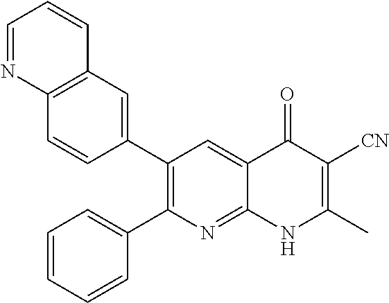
C12=C(C=C(C3=C(C4=CC=CC=C4)N=C4C(=C3)C(=O)C([CN])=C(C)N4)C=C1)C=CC=N2
